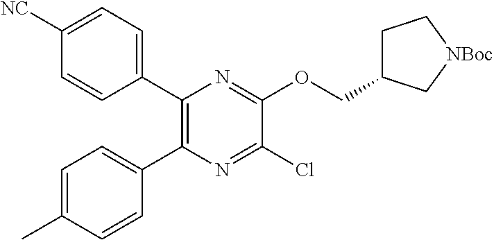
C1(Cl)=NC(C2=CC=C(C)C=C2)=C(C2=CC=C([NC])C=C2)N=C1OCC1CC[NBoc]C1
